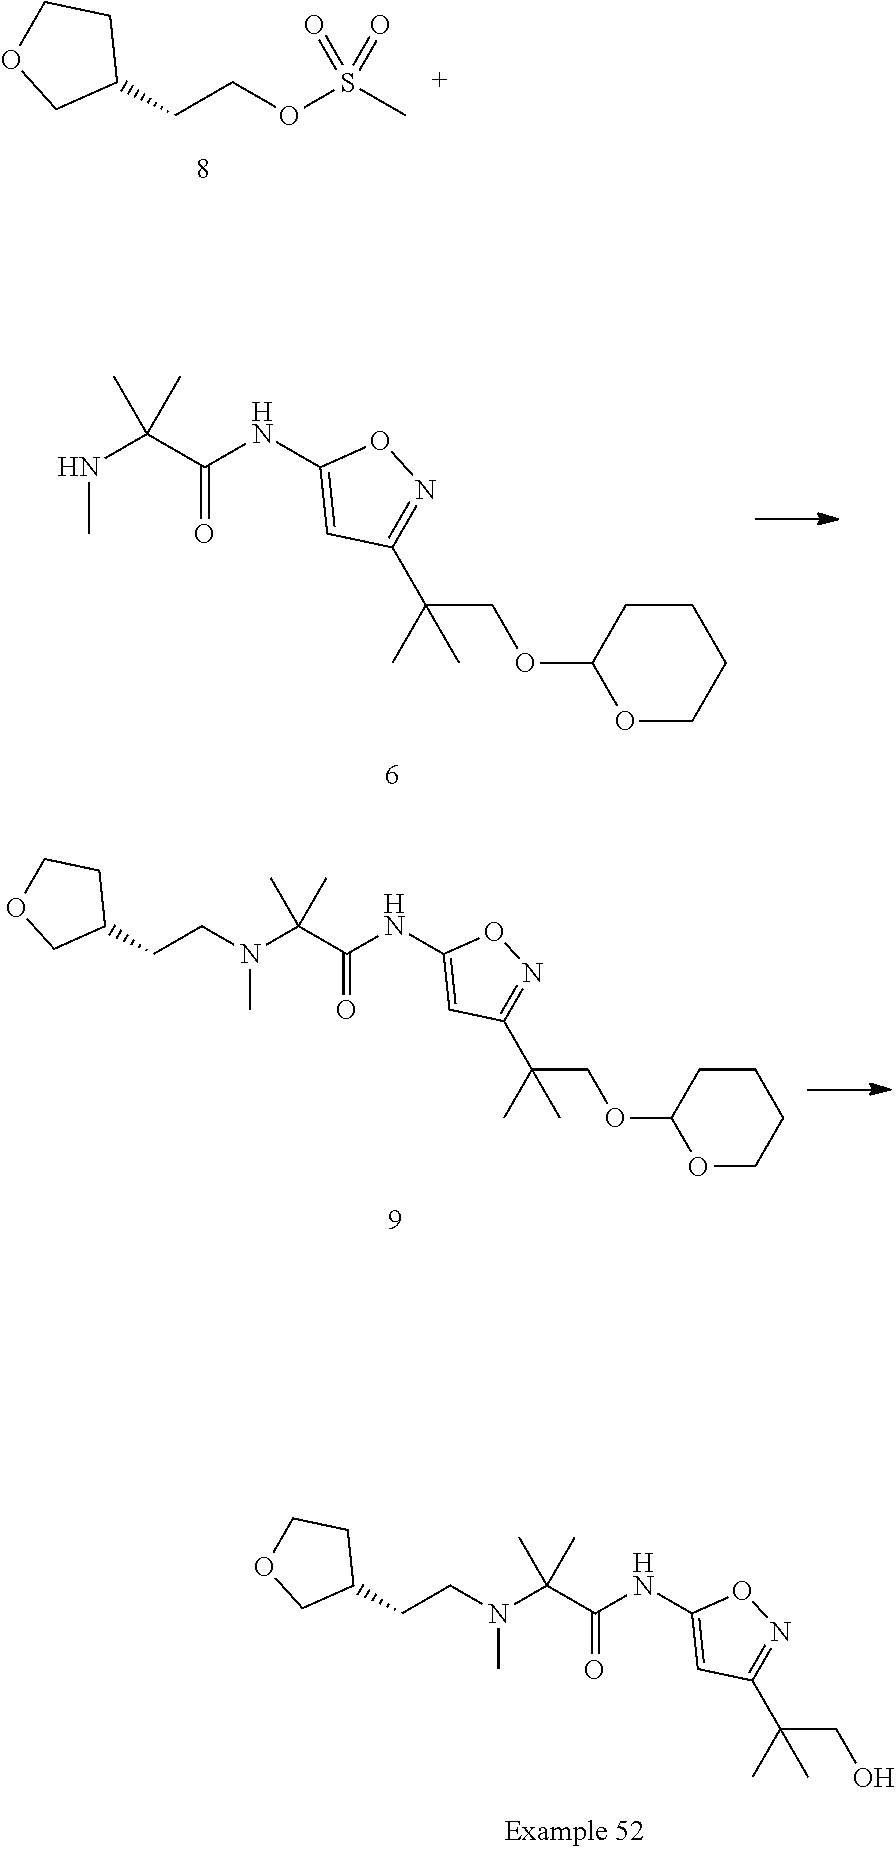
C1(CCN(C(C(=O)NC2=CC(C(CO)(C)C)=NO2)(C)C)C)CCOC1.C1(CCN(C(C(=O)NC2=CC(C(COC3OCCCC3)(C)C)=NO2)(C)C)C)CCOC1.C1(CCOS(C)(=O)=O)CCOC1.N(C)C(C(=O)NC1=CC(C(COC2OCCCC2)(C)C)=NO1)(C)C
